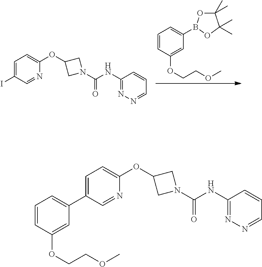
C1=CC(OCCOC)=CC(B2OC(C)(C)C(C)(C)O2)=C1.C1=C(I)C=NC(OC2CN(C(NC3=NN=CC=C3)=O)C2)=C1.C1=C(C2=CC=CC(OCCOC)=C2)C=NC(OC2CN(C(NC3=NN=CC=C3)=O)C2)=C1
